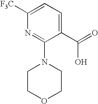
O=C(C1=CC=C([F3C])N=C1N1CCOCC1)O
